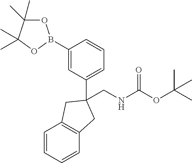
C1(B2OC(C)(C)C(C)(C)O2)=CC(C2(CNC(OC(C)(C)C)=O)CC3=C(C=CC=C3)C2)=CC=C1
